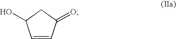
C1=CC(=O)CC1O
